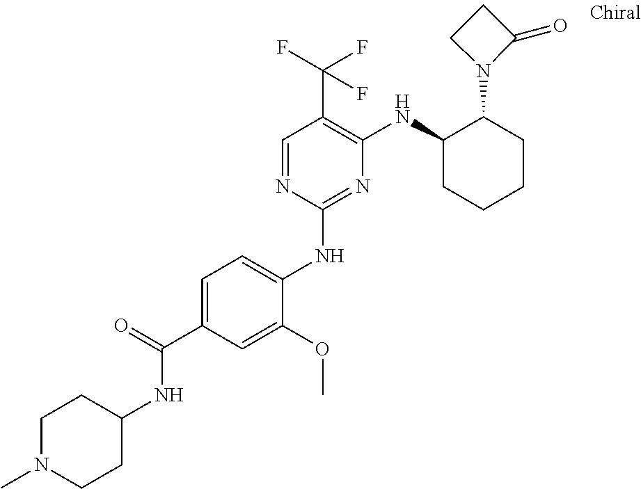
C1(NC2=CC=C(C(=O)NC3CCN(C)CC3)C=C2OC)=NC(NC2CCCCC2N2C(=O)CC2)=C(C(F)(F)F)C=N1
